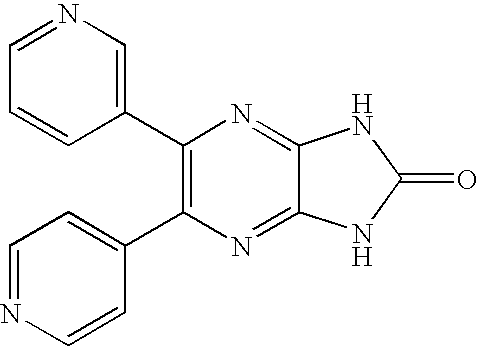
C1(C2=CN=CC=C2)=C(C2=CC=NC=C2)N=C2C(=N1)NC(=O)N2
